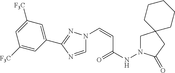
N1(C=CC(NN2CC3(CC2=O)CCCCC3)=O)C=NC(C2=CC([F3C])=CC([F3C])=C2)=N1
